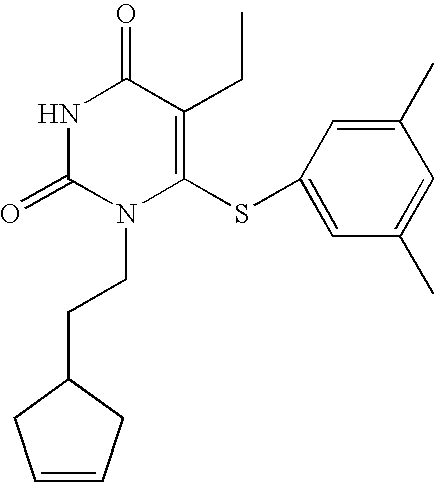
N1C(=O)N(CCC2CC=CC2)C(SC2=CC(C)=CC(C)=C2)=C(CC)C1=O
